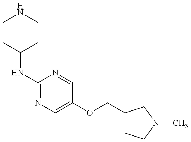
C1CC(NC2=NC=C(OCC3CCN(C)C3)C=N2)CCN1
